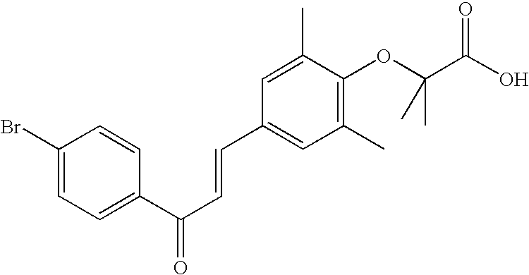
C1(C(C=CC2=CC(C)=C(OC(C(O)=O)(C)C)C(C)=C2)=O)=CC=C(Br)C=C1
